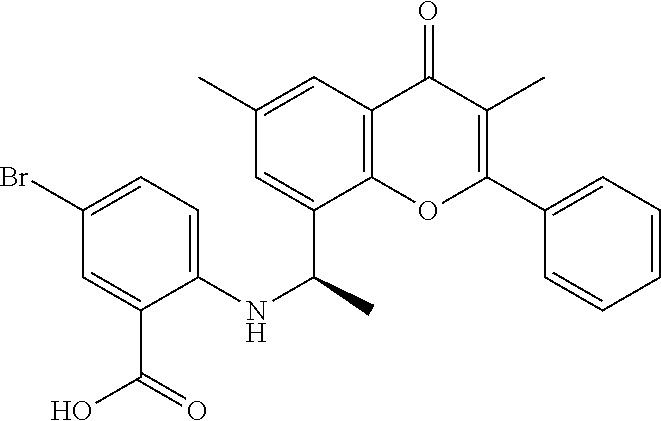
C1=C(C(NC2=CC=C(Br)C=C2C(O)=O)C)C2=C(C=C1C)C(=O)C(C)=C(C1=CC=CC=C1)O2
